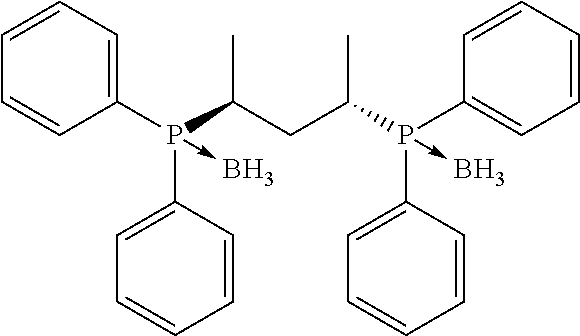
C1=CC(P(C(CC(P(C2=CC=CC=C2)(C2=CC=CC=C2)->B)C)C)(C2=CC=CC=C2)->B)=CC=C1
